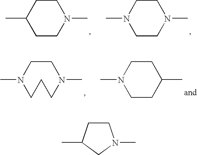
C1(C)CCN(C)CC1.N1(C)CCN(C)CC1.N1(C)CCCN(C)CC1.N1(C)CCC(C)CC1.C1CC(C)CN1C
